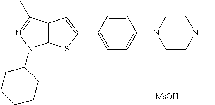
C12=C(C(C)=NN1C1CCCCC1)C=C(C1=CC=C(N3CCN(C)CC3)C=C1)S2.[MsOH]
